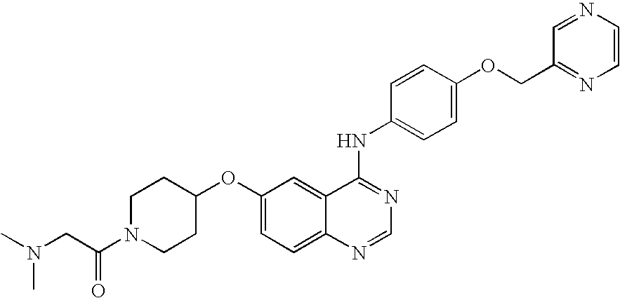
C1N(C(CN(C)C)=O)CCC(OC2=CC=C3C(=C2)C(NC2=CC=C(OCC4=NC=CN=C4)C=C2)=NC=N3)C1
